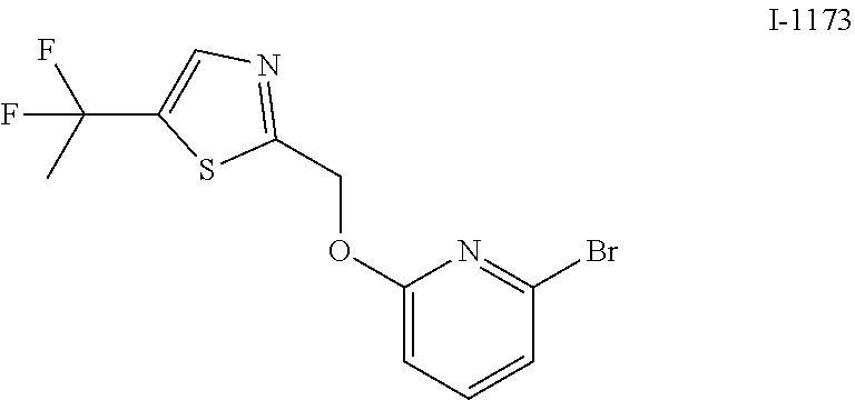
C1(OCC2=NC=C(C(C)(F)F)S2)=CC=CC(Br)=N1
